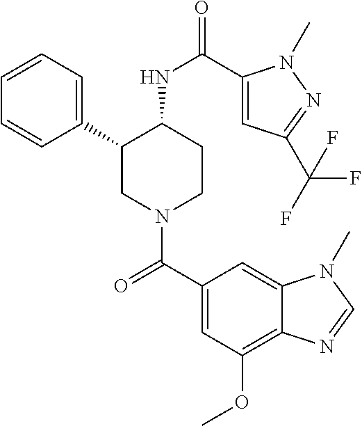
C1=CC=C(C2CN(C(C3=CC(OC)=C4C(=C3)N(C)C=N4)=O)CCC2NC(=O)C2=CC(C(F)(F)F)=NN2C)C=C1
